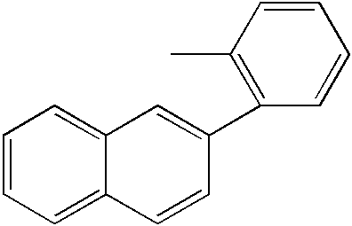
C1=CC=C2C(=C1)C=C(C1=C(C)C=CC=C1)C=C2
